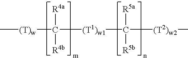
C[(T)w]C([R4a])([R4b])[(T1)w1]C([(T2)w2]C)([R5a])[R5b]
